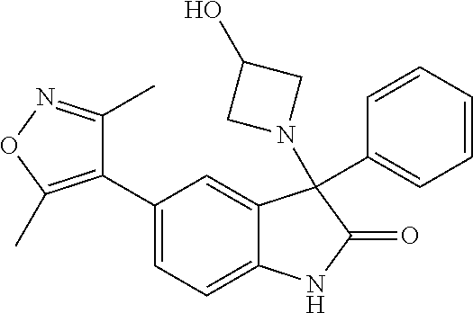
C1(C2=C(C)ON=C2C)=CC=C2C(=C1)C(C1=CC=CC=C1)(N1CC(O)C1)C(=O)N2
